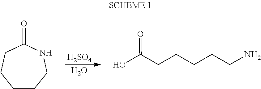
[H2SO4].O.C1CCCCNC1=O.C(CCCN)CC(O)=O
